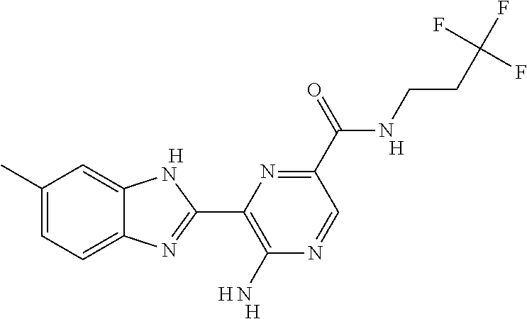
[H].C1(C)=CC=C2C(=C1)NC(C1=C(N)N=CC(C(NCCC(F)(F)F)=O)=N1)=N2.[H].[H].[H]
